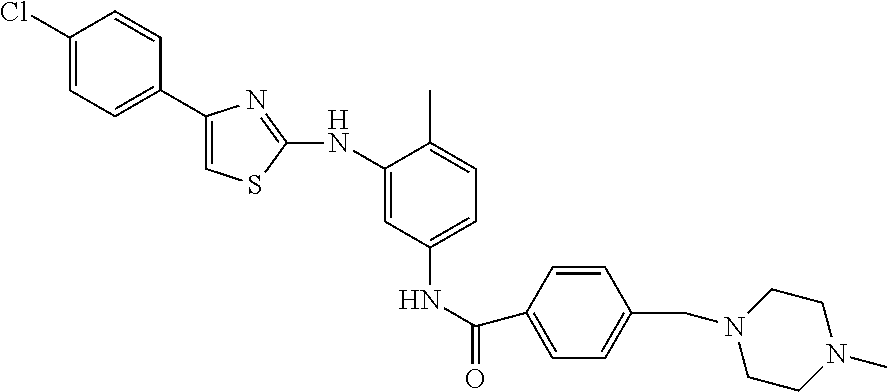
C1(Cl)=CC=C(C2=CSC(NC3=CC(NC(=O)C4=CC=C(CN5CCN(C)CC5)C=C4)=CC=C3C)=N2)C=C1
